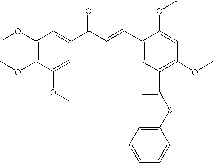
C1(C=CC(C2=CC(OC)=C(OC)C(OC)=C2)=O)=CC(C2=CC3=C(S2)C=CC=C3)=C(OC)C=C1OC
